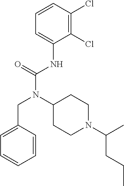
C1=C(CN(C(NC2=CC=CC(Cl)=C2Cl)=O)C2CCN(C(CCC)C)CC2)C=CC=C1
